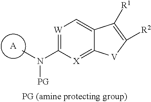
[W]1=C(N(C)[PG])[X]=C2C(=C1)C([R1])=C([R2])[V]2.[A]
